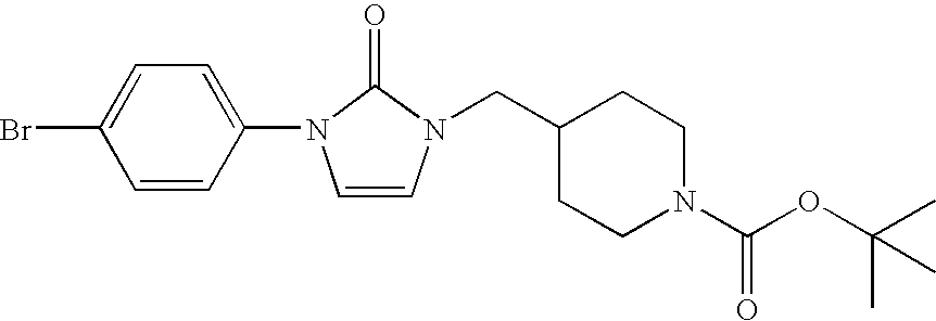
C1=CC(N2C=CN(CC3CCN(C(OC(C)(C)C)=O)CC3)C2=O)=CC=C1Br
